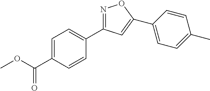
N1=C(C2=CC=C(C(OC)=O)C=C2)C=C(C2=CC=C(C)C=C2)O1
